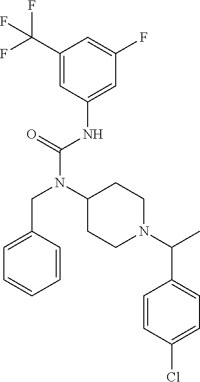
C1(C(F)(F)F)=CC(NC(N(C2CCN(C(C)C3=CC=C(Cl)C=C3)CC2)CC2=CC=CC=C2)=O)=CC(F)=C1
